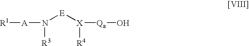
N([E][X]([Qa]O)[R4])([A][R1])[R3]
